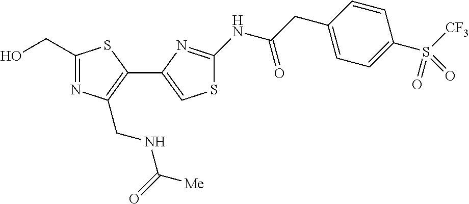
C1(CO)=NC(CNC([Me])=O)=C(C2=CSC(NC(CC3=CC=C(S(=O)([CF3])=O)C=C3)=O)=N2)S1
